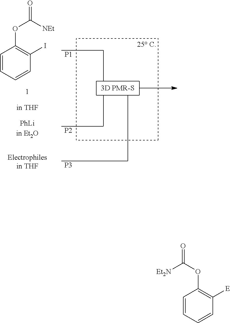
C1=CC=CC([E])=C1OC(=O)[Et2N].C1=CC=CC(I)=C1OC(=O)[NEt].[P1].[P2].[P3]
